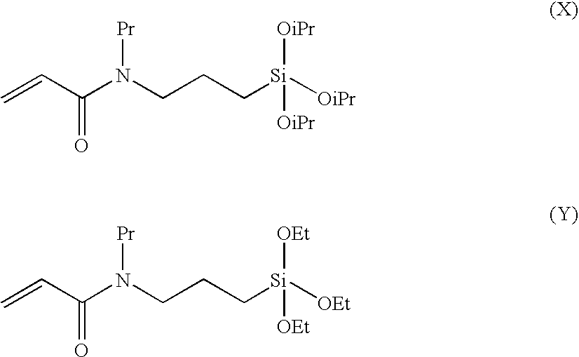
C=CC(N(CCC[Si]([OiPr])([OiPr])[OiPr])[Pr])=O.C=CC(N(CCC[Si]([OEt])([OEt])[OEt])[Pr])=O
